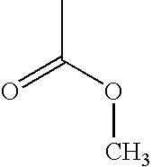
C(C)(OC)=O
